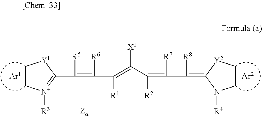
C1C[N+]([R3])=C(C([R5])=C([R6])C([R1])=C(C(=C([R7])C([R8])=C2N([R4])CC[Y2]2)[R2])[X1])[Y1]1
